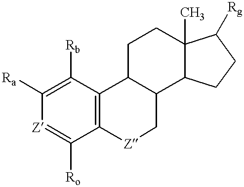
C12=C(C([Rb])=C([Ra])[Z]=C1[Ro])C1C(C[Z]2)C2C(C)(CC1)C([Rg])CC2
